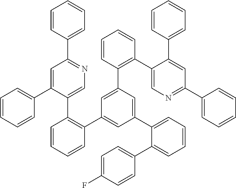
C1=CC(C2=NC=C(C3=C(C4=CC(C5=CC=CC=C5C5=CC=C(F)C=C5)=CC(C5=C(C6=CN=C(C7=CC=CC=C7)C=C6C6=CC=CC=C6)C=CC=C5)=C4)C=CC=C3)C(C3=CC=CC=C3)=C2)=CC=C1
